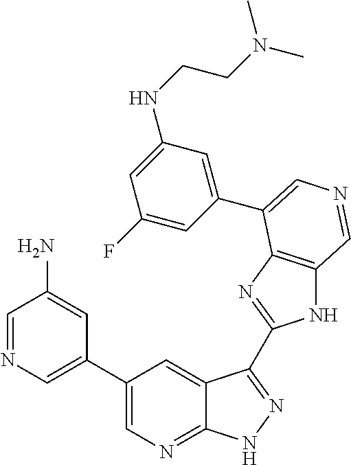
C1(C2=CN=CC(N)=C2)=CN=C2C(=C1)C(C1=NC3=C(N1)C=NC=C3C1=CC(NCCN(C)C)=CC(F)=C1)=NN2
